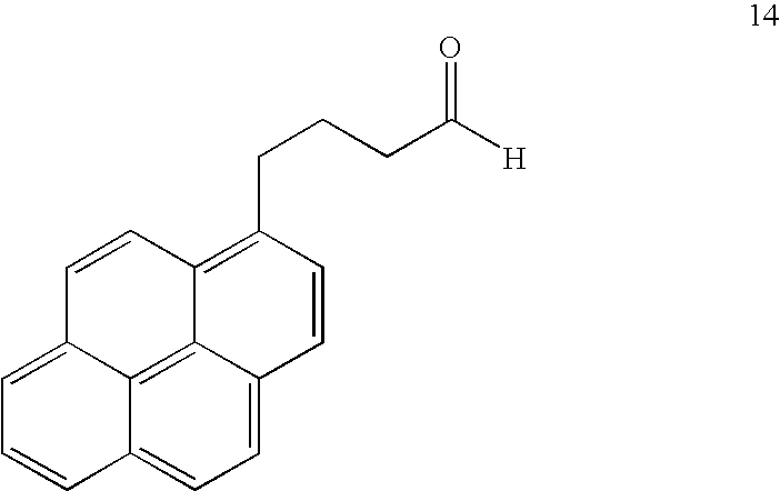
C1=CC2=C(CCCC([H])=O)C=CC3=CC=C4C(=C23)C1=CC=C4
